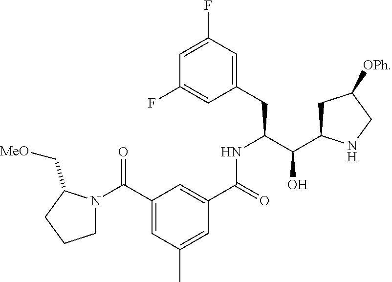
C(C1=CC(C)=CC(C(=O)NC(CC2=CC(F)=CC(F)=C2)C(O)C2CC([OPh])CN2)=C1)(=O)N1CCCC1C[MeO]
